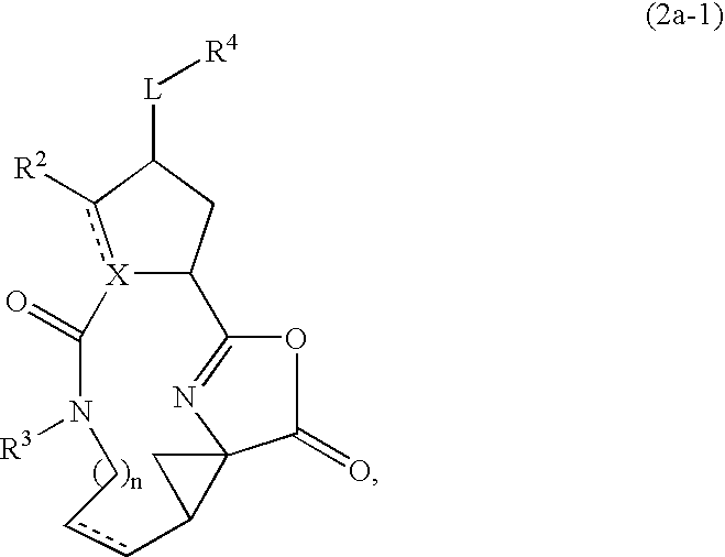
[X]12c([R2])C([L][R4])CC1C1=NC3(C(=O)O1)CC3ccCN([R3])C2=O
